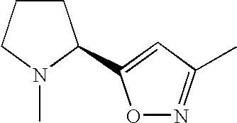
O1N=C(C)C=C1C1CCCN1C
